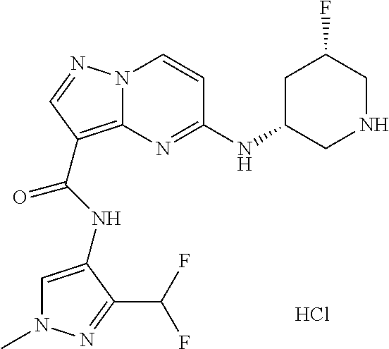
N12C(=C(C(NC3=CN(C)N=C3C(F)F)=O)C=N1)N=C(NC1CNCC(F)C1)C=C2.Cl
